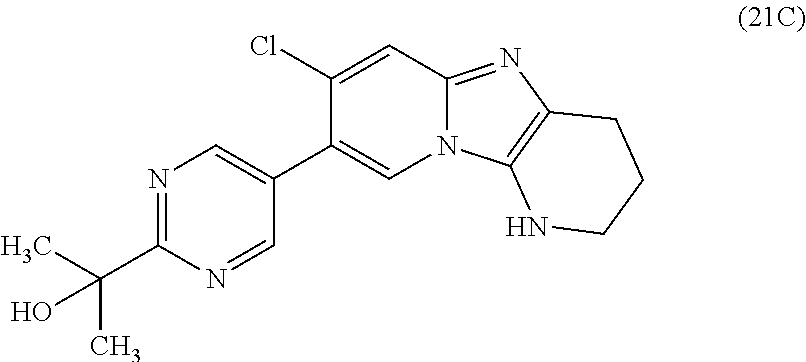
C1(Cl)=CC2=NC3=C(N2C=C1C1=CN=C(C(C)(C)O)N=C1)NCCC3
